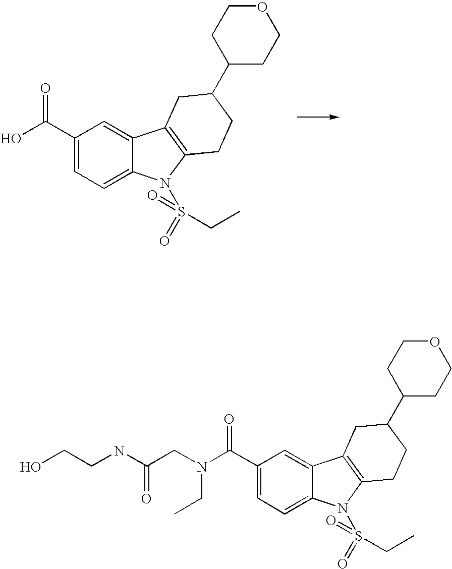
C1(C(O)=O)=CC=C2C(=C1)C1=C(N2S(=O)(=O)CC)CCC(C2CCOCC2)C1.C1(C(N(CC(NCCO)=O)CC)=O)=CC=C2C(=C1)C1=C(N2S(=O)(=O)CC)CCC(C2CCOCC2)C1
